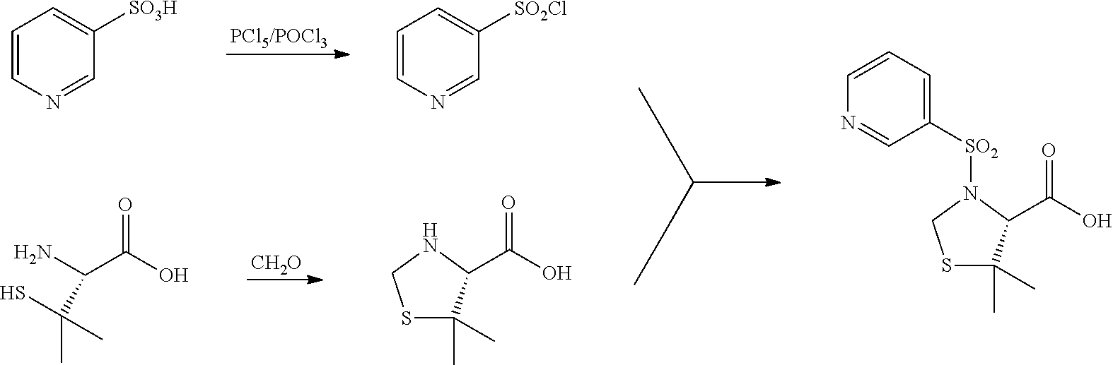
[CH2O].C1=CN=CC([SO3H])=C1.NC(C(O)=O)C(C)(S)C.C1=CN=CC([SO2Cl])=C1.S1C(C)(C)C(C(O)=O)NC1.S1C(C)(C)C(C(O)=O)N([SO2]C2=CC=CN=C2)C1
